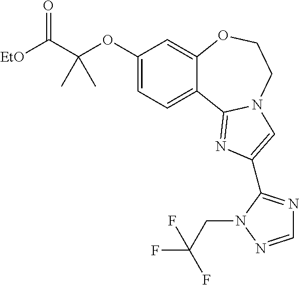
O(C1=CC=C2C(=C1)OCCN1C2=NC(C2=NC=NN2CC(F)(F)F)=C1)C(C([EtO])=O)(C)C
